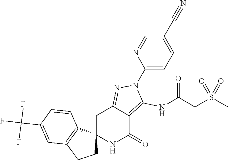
C12(NC(=O)C3=C(NC(CS(C)(=O)=O)=O)N(C4=CC=C(C#N)C=N4)N=C3C1)CCC1=C2C=CC(C(F)(F)F)=C1
